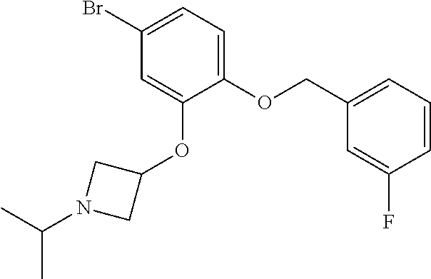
C1(Br)=CC=C(OCC2=CC=CC(F)=C2)C(OC2CN(C(C)C)C2)=C1
